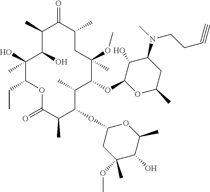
C1(O)C(O)(C)C(CC)OC(=O)C(C)C(OC2CC(OC)(C)C(O)C(C)O2)C(C)C(OC2C(O)C(N(C)CCC#C)CC(C)O2)C(OC)(C)CC(C)C(=O)C1C
